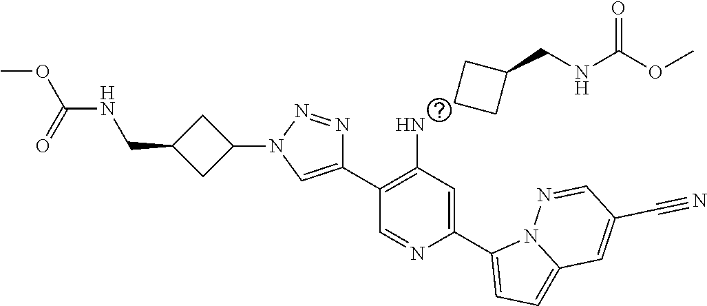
C1(C2=CN(C3CC(CNC(=O)OC)C3)N=N2)=C(N)C=C(C2=CC=C3N2N=CC(C#N)=C3)N=C1.C1CC(CNC(OC)=O)C1
